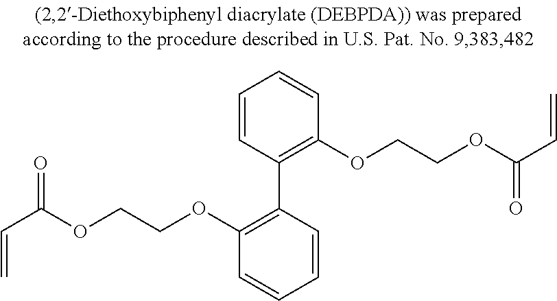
C1=CC(C2=C(OCCOC(=O)C=C)C=CC=C2)=C(OCCOC(C=C)=O)C=C1
